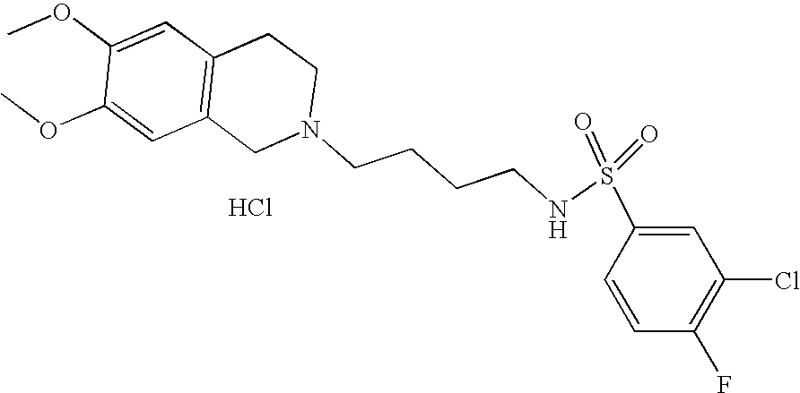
C1=C(OC)C(OC)=CC2=C1CCN(CCCCNS(=O)(=O)C1=CC(Cl)=C(F)C=C1)C2.Cl
